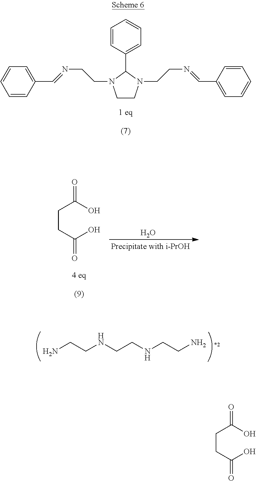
C1=CC(C2N(CCN=CC3=CC=CC=C3)CCN2CCN=CC2=CC=CC=C2)=CC=C1.NCCNCCNCCN.C(CC(O)=O)C(O)=O.O.C(CC(O)=O)C(O)=O
